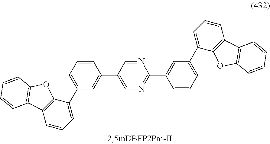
C1=CC=C(C2=CC=CC3=C2OC2=C3C=CC=C2)C=C1C1=CN=C(C2=CC(C3=CC=CC4=C3OC3=C4C=CC=C3)=CC=C2)N=C1
